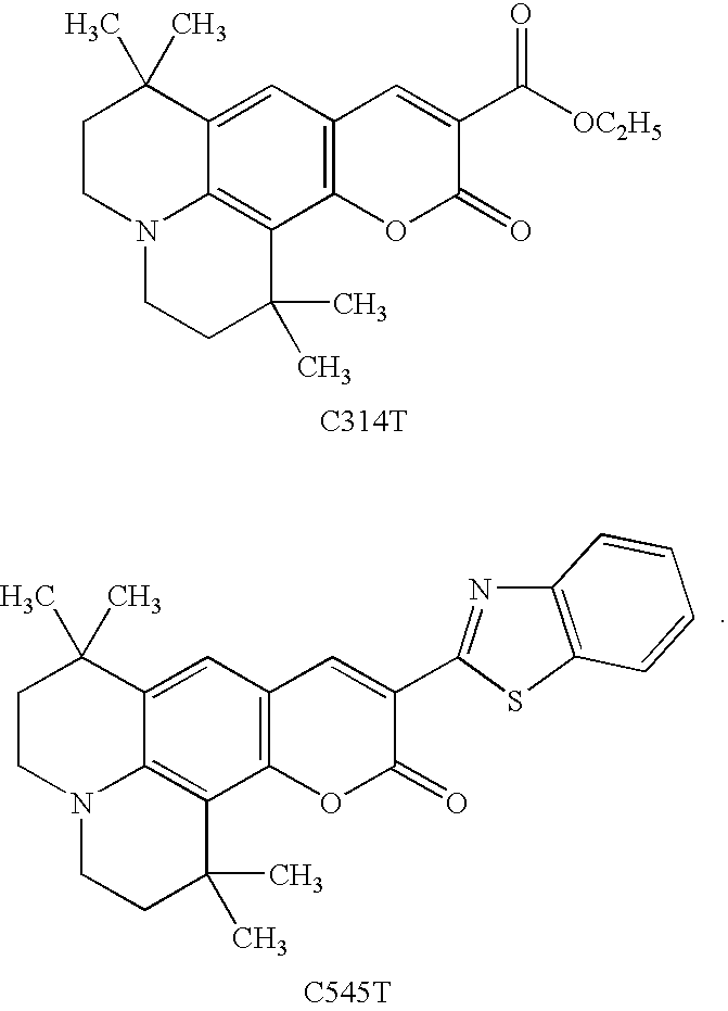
C1CN2C3=C(C4=C(C=C3C1(C)C)C=C(C([OC2H5])=O)C(=O)O4)C(C)(C)CC2.[C314T].[C545T].C1CN2C3=C(C4=C(C=C3C1(C)C)C=C(C1=NC3=C(S1)C=CC=C3)C(=O)O4)C(C)(C)CC2
